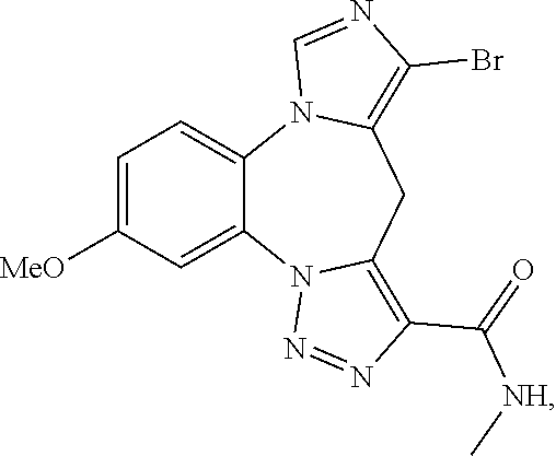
C1=C([MeO])C=C2C(=C1)N1C(=C(Br)N=C1)CC1=C(C(=O)[NH]C)N=NN21
